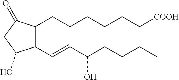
C1(C=CC(CCCC)O)C(CCCCCC[COOH])C(=O)CC1O
